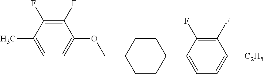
C1(F)=C(F)C(C)=CC=C1OCC1CCC(C2=CC=C([C2H5])C(F)=C2F)CC1
